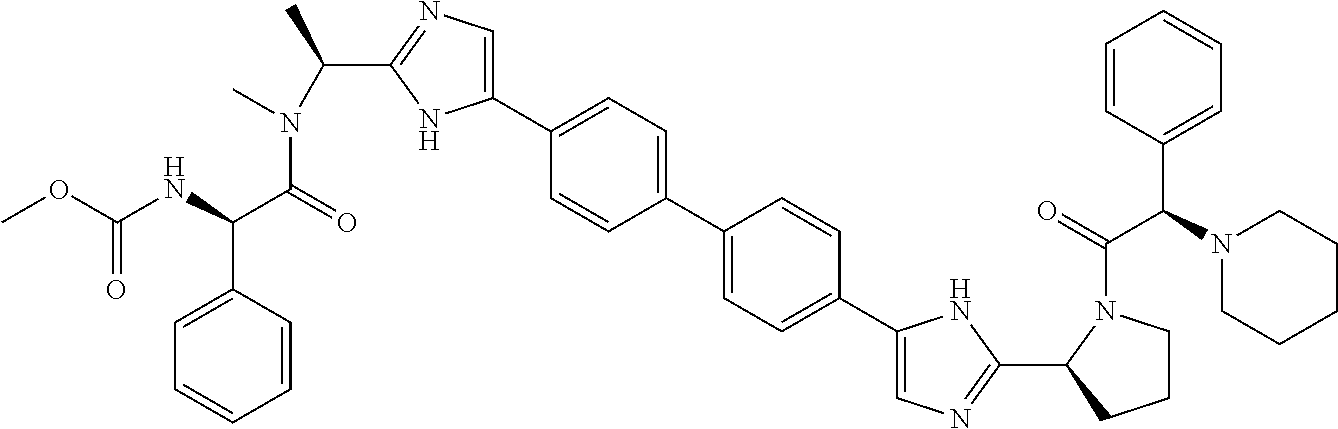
COC(NC(C(=O)N(C)C(C)C1=NC=C(C2=CC=C(C3=CC=C(C4=CN=C(C5CCCN5C(=O)C(N5CCCCC5)C5=CC=CC=C5)N4)C=C3)C=C2)N1)C1=CC=CC=C1)=O
